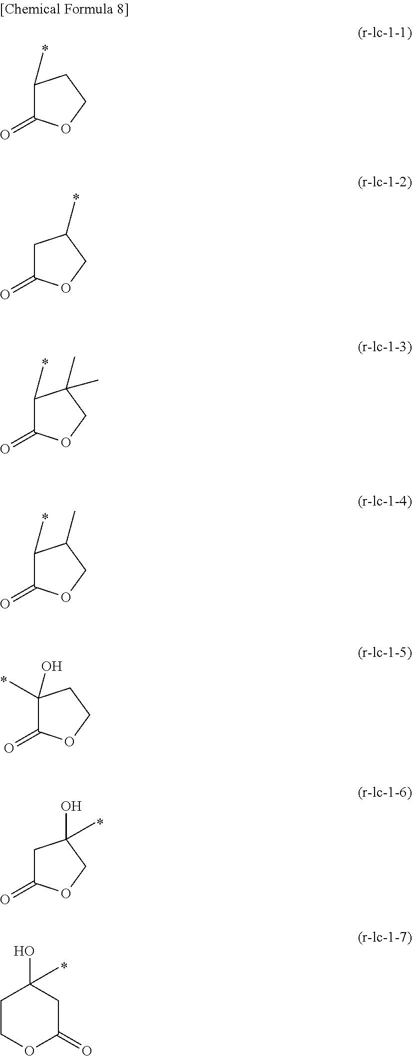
C1(C)C(=O)OCC1.C1C(=O)OCC1C.C1(C)C(=O)OCC1(C)C.C1(C)C(=O)OCC1C.C1(C)(O)C(=O)OCC1.C1C(=O)OCC1(C)O.C1COC(=O)CC1(O)C
